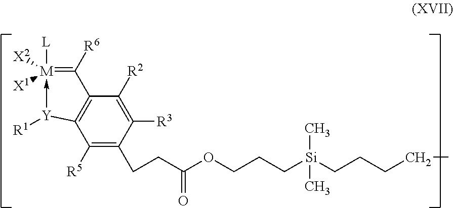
[L][M]1([X1])([X2])-[Y]([R1])C2=C(C([R2])=C([R3])C(CCC(OCCC[Si](CCCCC)(C)C)=O)=C2[R5])C=1[R6]
